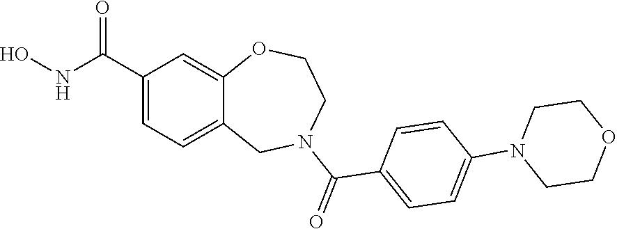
C1(C(NO)=O)=CC=C2C(=C1)OCCN(C(=O)C1=CC=C(N3CCOCC3)C=C1)C2
